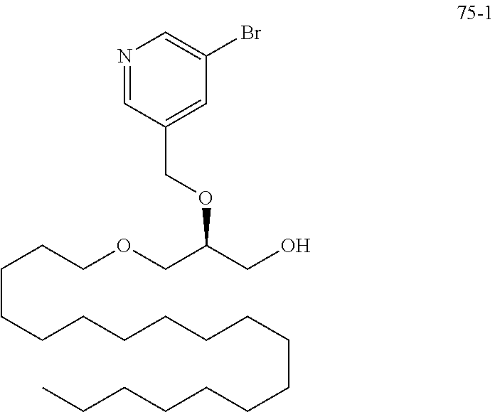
C1=C(COC(COCCCCCCCCCCCCCCCCCC)CO)C=NC=C1Br
